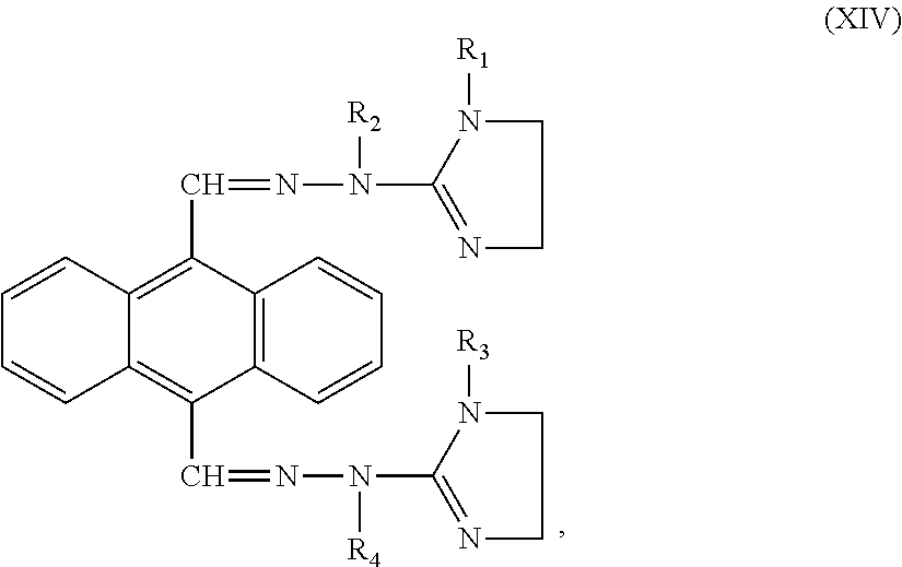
C1=CC2=C(C=NN([R2])C3=NCCN3[R1])C3=C(C(C=NN([R4])C4=NCCN4[R3])=C2C=C1)C=CC=C3
